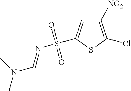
C1([NO2])=C(Cl)SC(S(N=CN(C)C)(=O)=O)=C1
